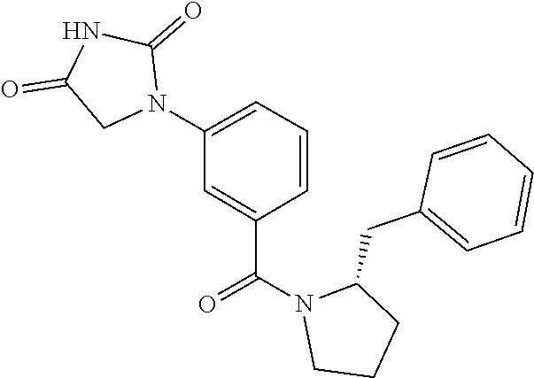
C1(=O)CN(C2=CC=CC(C(N3C(CC4=CC=CC=C4)CCC3)=O)=C2)C(=O)N1
